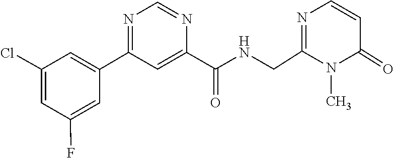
N1(C)C(CNC(C2=CC(C3=CC(Cl)=CC(F)=C3)=NC=N2)=O)=NC=CC1=O
